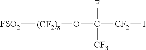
[FSO2][(CF2)n]OC([CF2]I)(F)[CF3]
